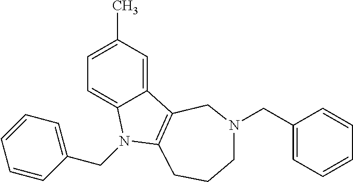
C1=C(C)C=C2C(=C1)N(CC1=CC=CC=C1)C1=C2CN(CC2=CC=CC=C2)CCC1
